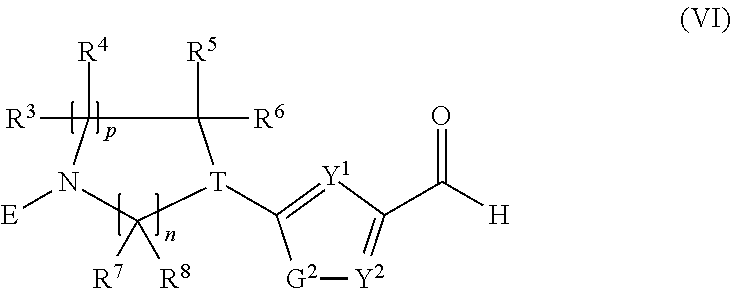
[E]N1C([R4])([R3])C([R5])([R6])[T](C2=[Y1]C(C(=O)[H])=[Y2][G2]2)C1([R7])[R8]
